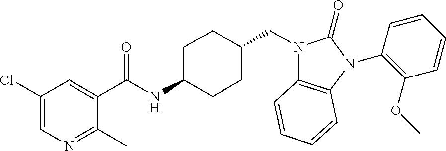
C1(Cl)=CN=C(C)C(C(NC2CCC(CN3C4=C(N(C5=C(OC)C=CC=C5)C3=O)C=CC=C4)CC2)=O)=C1
